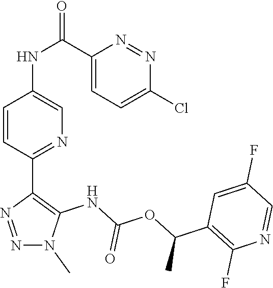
N1(C)N=NC(C2=NC=C(NC(C3=CC=C(Cl)N=N3)=O)C=C2)=C1NC(OC(C1=C(F)N=CC(F)=C1)C)=O
